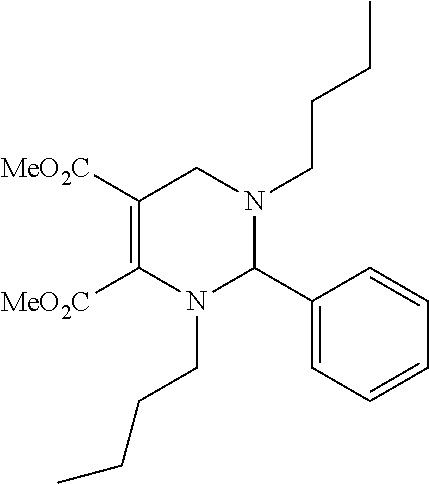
CCCCN1CC([MeO2C])=C([MeO2C])N(CCCC)C1C1=CC=CC=C1
